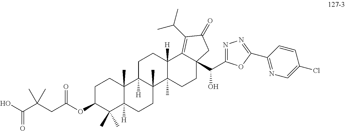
C1C(OC(CC(C(O)=O)(C)C)=O)C(C)(C)C2([H])C(C)(C1)C1([H])C(C)(CC2)C2(C)C([H])(CC1)C1=C(C(C)C)C(=O)CC1(C(C1=NN=C(C3=NC=C(Cl)C=C3)O1)O)CC2
